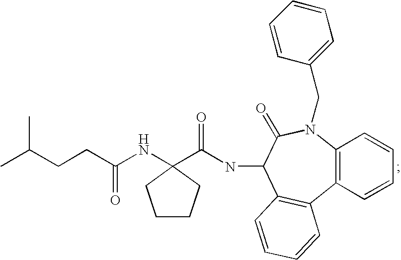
C(CC(NC1(C(NC2C3=C(C4=C(N(CC5=CC=CC=C5)C2=O)C=CC=C4)C=CC=C3)=O)CCCC1)=O)C(C)C
